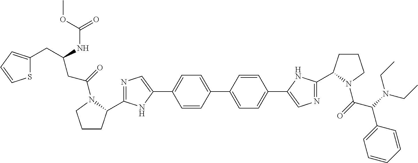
C1CC(C2=NC=C(C3=CC=C(C4=CC=C(C5=CN=C(C6CCCN6C(=O)C(N(CC)CC)C6=CC=CC=C6)N5)C=C4)C=C3)N2)N(C(=O)CC(CC2=CC=CS2)NC(=O)OC)C1
